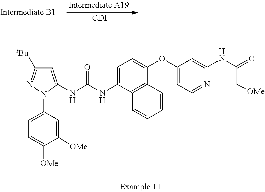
[CDI].C1=C(NC(NC2=CC=C(OC3=CC=NC(NC(C[OMe])=O)=C3)C3=C2C=CC=C3)=O)N(C2=CC=C([OMe])C([OMe])=C2)N=C1[tBu]
